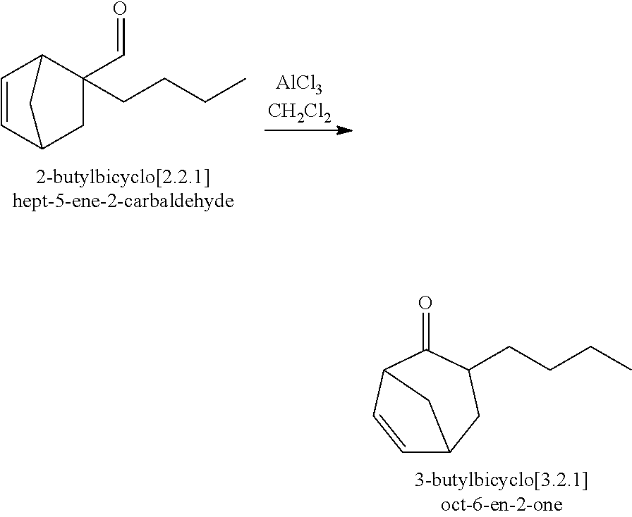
C1=CC2CC(C=O)(CCCC)C1C2.C1=CC2C(=O)C(CCCC)CC1C2
